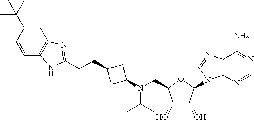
C1=CC2=C(C=C1C(C)(C)C)N=C(CCC1CC(N(CC3C(O)C(O)C(N4C5=C(C(N)=NC=N5)N=C4)O3)C(C)C)C1)N2
